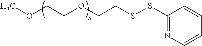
O(CCOCCSSC1=NC=CC=C1)C
